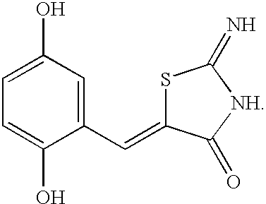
C1(C=C2SC(=N)[NH]C2=O)=CC(O)=CC=C1O
